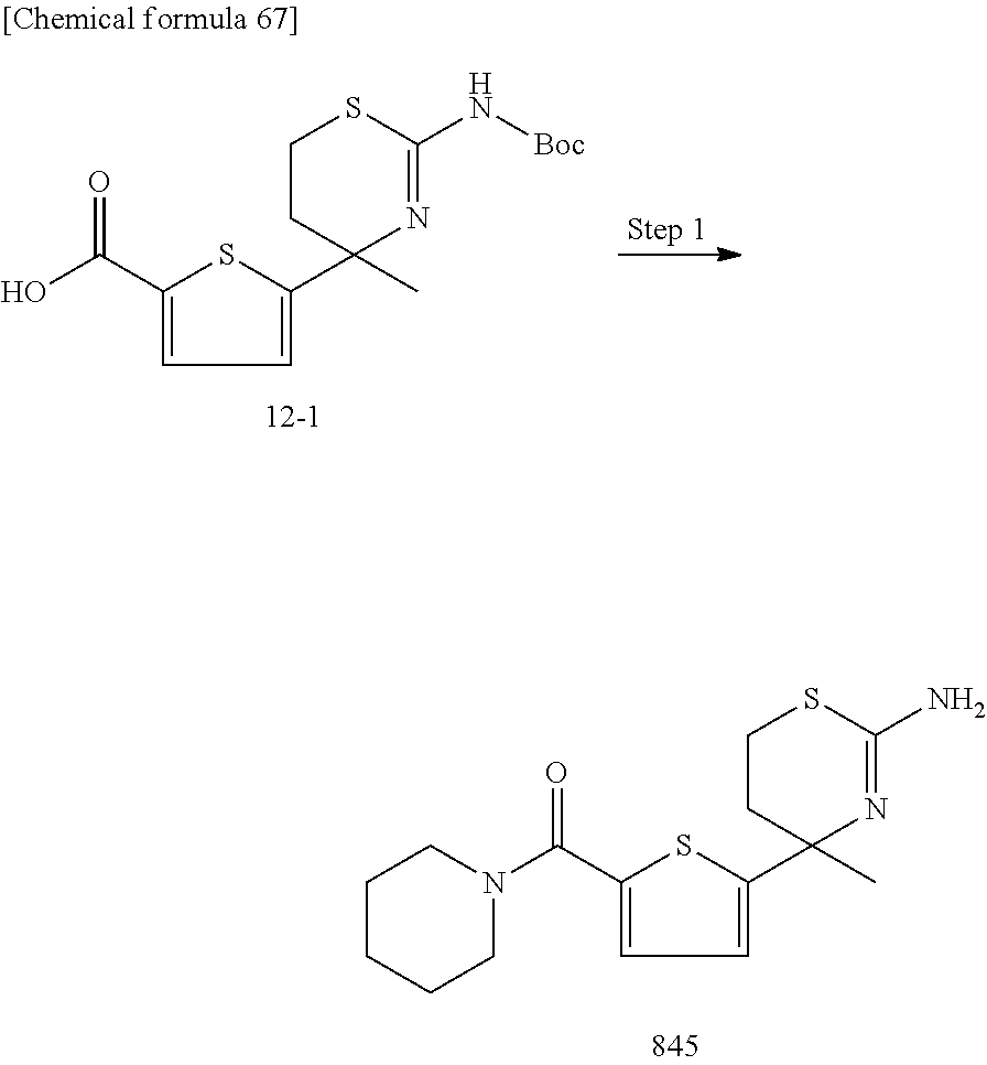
C1(C(O)=O)=CC=C(C2(C)N=C(N[Boc])SCC2)S1.C1(C(N2CCCCC2)=O)=CC=C(C2(C)N=C(N)SCC2)S1
